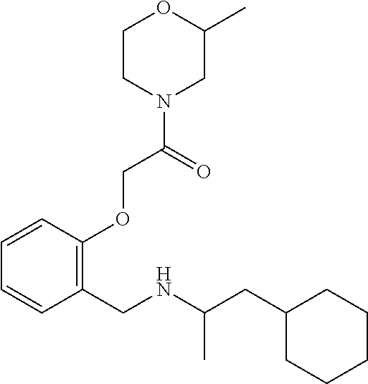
C1(CC(NCC2=C(OCC(N3CC(C)OCC3)=O)C=CC=C2)C)CCCCC1
